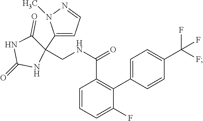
C(NC(C1=C(C2=CC=C(C(F)(F)F)C=C2)C(F)=CC=C1)=O)C1(C2=CC=NN2C)C(=O)NC(=O)N1
